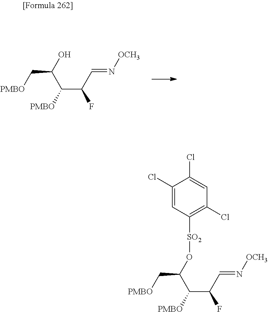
[PMBO]CC(O)C([PMBO])C(C=N[OCH3])F.[PMBO]CC(O[SO2]C1=C(Cl)C=C(Cl)C(Cl)=C1)C([PMBO])C(C=N[OCH3])F
